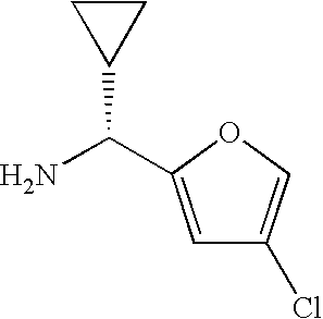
NC(C1CC1)C1=CC(Cl)=CO1
